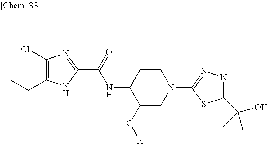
C1(N2CCC(NC(C3=NC(Cl)=C(CC)N3)=O)C(O[R])C2)=NN=C(C(O)(C)C)S1
